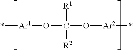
*[Ar1]OC([R1])([R2])O[Ar2]*
